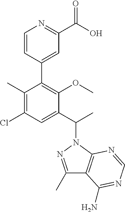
C1(C)=C(Cl)C=C(C(C)N2C3=C(C(C)=N2)C(N)=NC=N3)C(OC)=C1C1=CC(C(O)=O)=NC=C1
